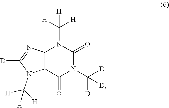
C12=C(C(=O)N(C([D])([D])[D])C(=O)N1C([H])([H])[H])N(C([H])([H])[H])C([D])=N2
